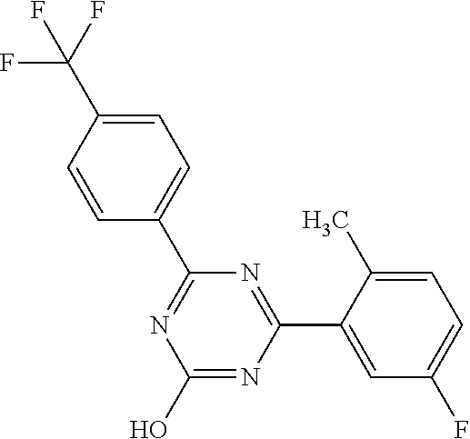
N1=C(C2=CC=C(C(F)(F)F)C=C2)N=C(C2=CC(F)=CC=C2C)N=C1O
